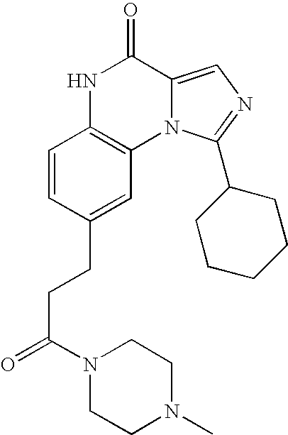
N1C2=C(N3C(=CN=C3C3CCCCC3)C1=O)C=C(CCC(=O)N1CCN(C)CC1)C=C2
